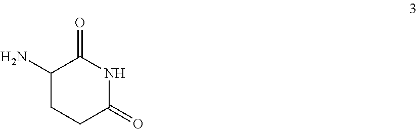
C1(N)CCC(=O)NC1=O
